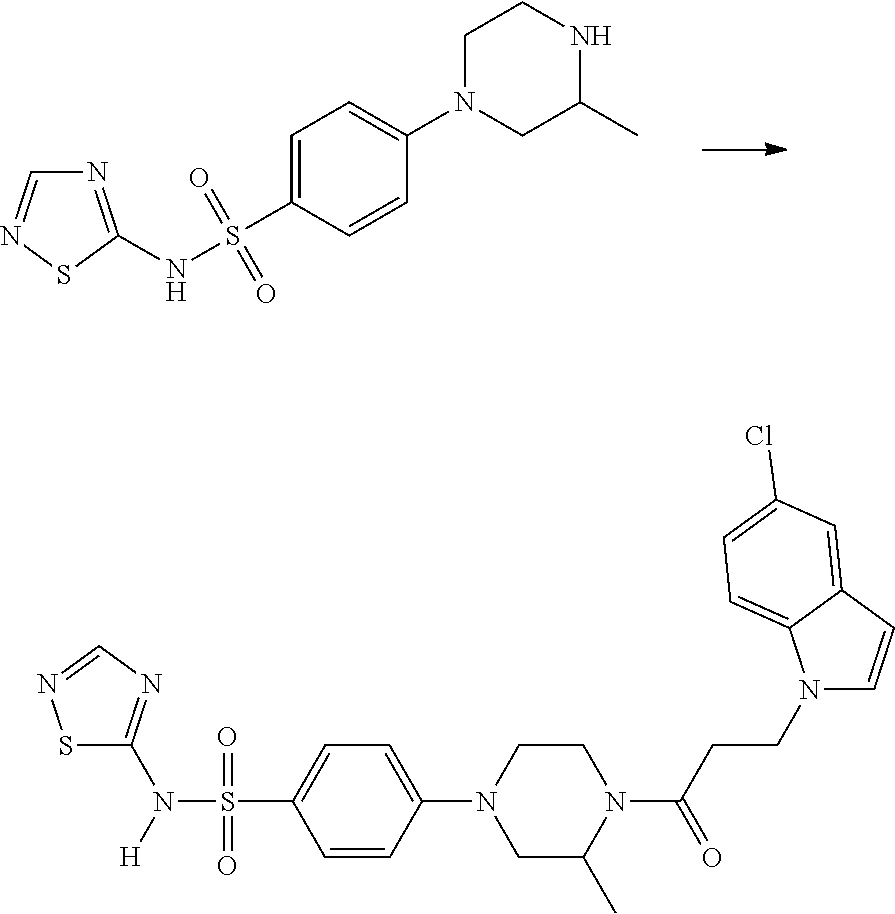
C1=CC(S(NC2=NC=NS2)(=O)=O)=CC=C1N1CC(C)NCC1.C1(N2CC(C)N(C(CCN3C=CC4=CC(Cl)=CC=C34)=O)CC2)=CC=C(S(N([H])C2=NC=NS2)(=O)=O)C=C1
